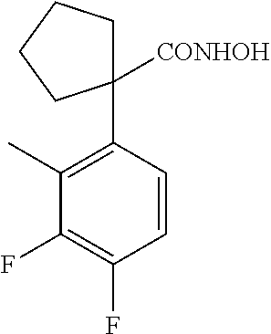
C1C(C2=C(C)C(F)=C(F)C=C2)([CONHOH])CCC1
